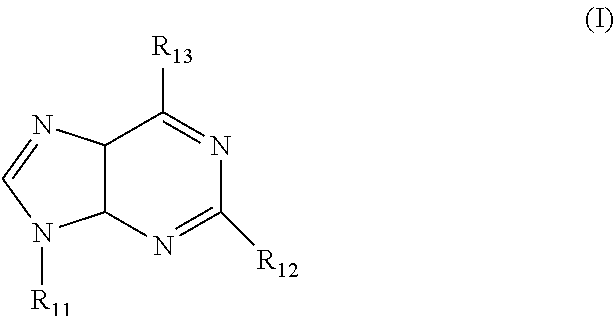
C12C(N=C([R12])N=C1[R13])N([R11])C=N2
